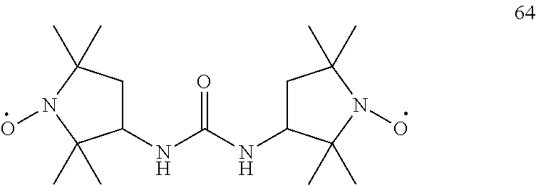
O=C(NC1CC(C)(C)N(O)C1(C)C)NC1CC(C)(C)N(O)C1(C)C
